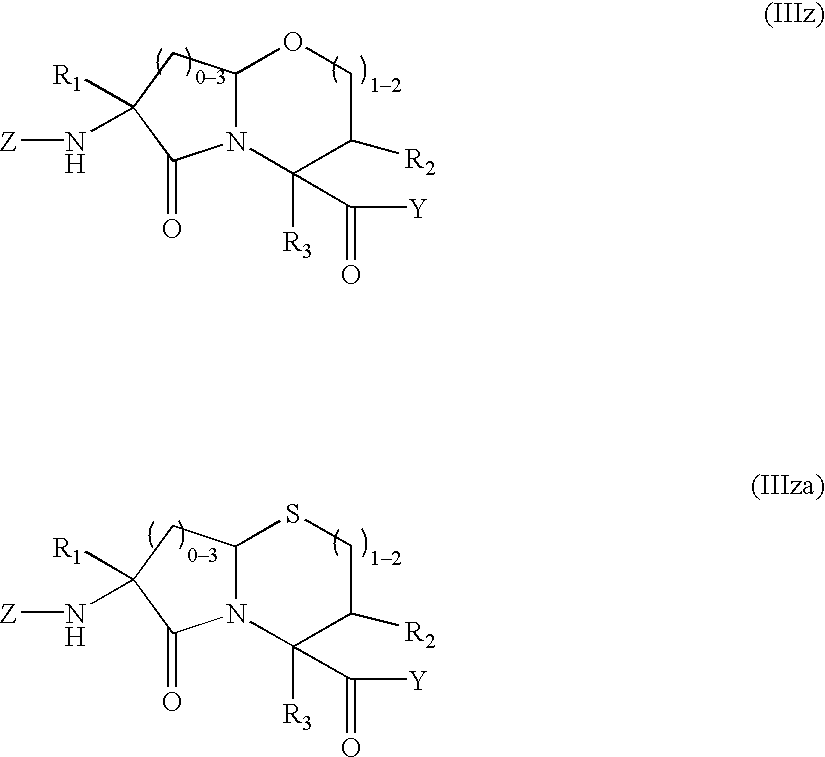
C12N(C([R3])(C(=O)[Y])C([R2])CO1)C(=O)C([R1])(N[Z])C2.C12N(C([R3])(C(=O)[Y])C([R2])CS1)C(=O)C([R1])(N[Z])C2
